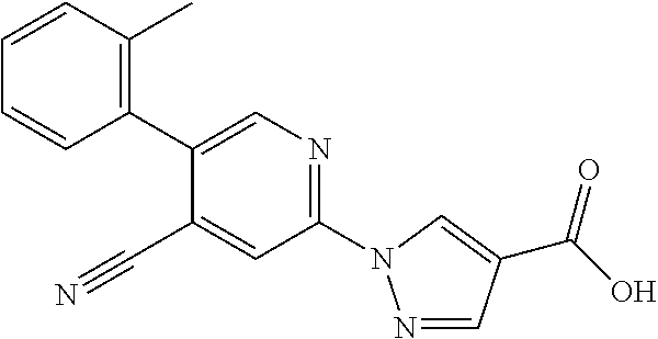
C1=CC(C2=CN=C(N3N=CC(C(=O)O)=C3)C=C2C#N)=C(C)C=C1
